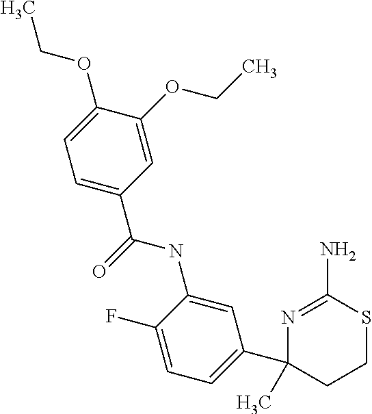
N(C1=CC(C2(C)CCSC(N)=N2)=CC=C1F)C(=O)C1=CC=C(OCC)C(OCC)=C1
